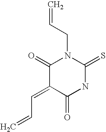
C=CCN1C(=O)C(=CC=C)C(=O)NC1=S
